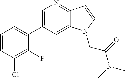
C1=C(C2=CC=CC(Cl)=C2F)C=C2C(=N1)C=CN2CC(N(C)C)=O
